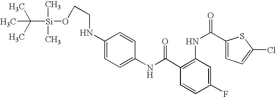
C1(NC(=O)C2=C(NC(=O)C3=CC=C(Cl)S3)C=C(F)C=C2)=CC=C(NCCO[Si](C(C)(C)C)(C)C)C=C1
